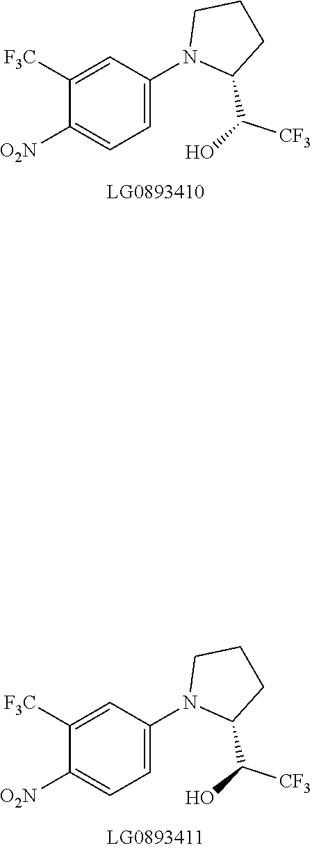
C1([O2N])=CC=C(N2C(C(O)[CF3])CCC2)C=C1[F3C].C1([O2N])=CC=C(N2C(C(O)[CF3])CCC2)C=C1[F3C]
